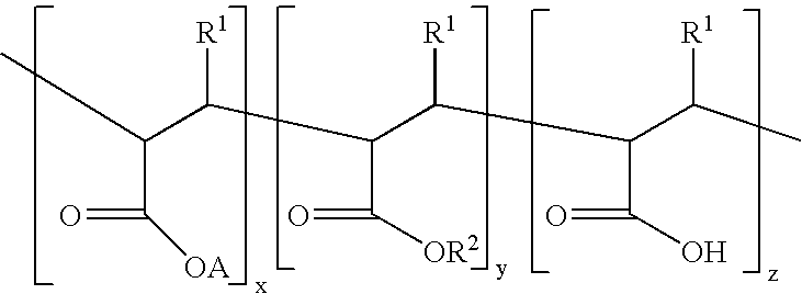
CC(C(C(C(C(C(C)[R1])C(O)=O)[R1])C([OR2])=O)[R1])C(=O)[OA]
